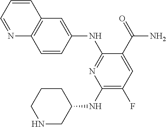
C1(NC2CCCNC2)=C(F)C=C(C(=O)N)C(NC2=CC3=C(C=C2)N=CC=C3)=N1
